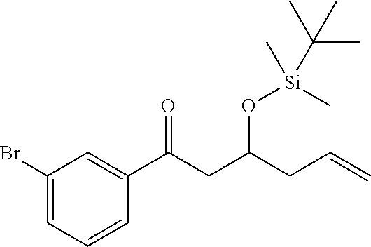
C1(Br)=CC=CC(C(CC(CC=C)O[Si](C)(C)C(C)(C)C)=O)=C1
